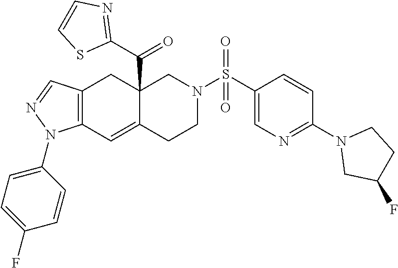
C12=C(C=C3C(C(C4=NC=CS4)=O)(C1)CN(S(C1=CN=C(N4CC(F)CC4)C=C1)(=O)=O)CC3)N(C1=CC=C(F)C=C1)N=C2
